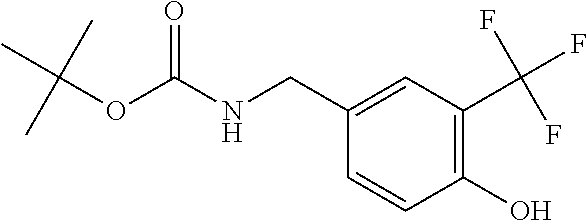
N(C(OC(C)(C)C)=O)CC1=CC(C(F)(F)F)=C(O)C=C1
